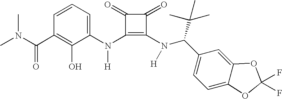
N(C1=C(N(C(C2=CC=C3C(=C2)OC(F)(F)O3)C(C)(C)C)[H])C(=O)C1=O)([H])C1=CC=CC(C(N(C)C)=O)=C1O
